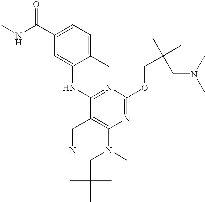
C1(C)=CC=C(C(=O)NC)C=C1NC1=NC(OCC(C)(C)CN(C)C)=NC(N(CC(C)(C)C)C)=C1C#N
